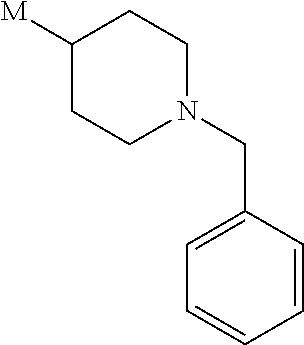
C1([M])CCN(CC2=CC=CC=C2)CC1
